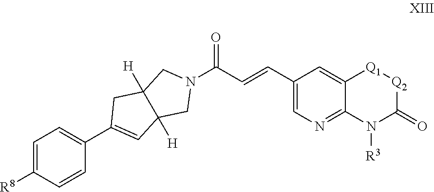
N1(C(C=CC2=CN=C3C(=C2)[Q1][Q2]C(=O)N3[R3])=O)CC2([H])C([H])(C1)C=C(C1=CC=C([R8])C=C1)C2
